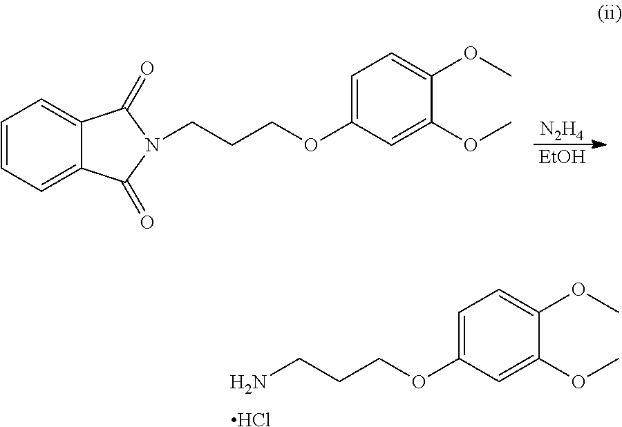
[N2H4].C1=CC=C2C(=C1)C(=O)N(CCCOC1=CC=C(OC)C(OC)=C1)C2=O.[EtOH].NCCCOC1=CC=C(OC)C(OC)=C1.Cl
